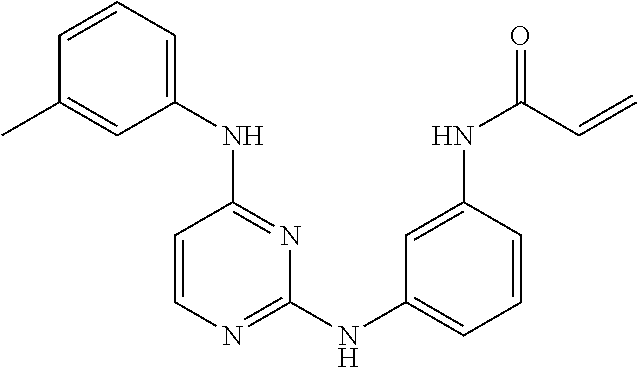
C1(NC2=NC(NC3=CC=CC(NC(=O)C=C)=C3)=NC=C2)=CC=CC(C)=C1
